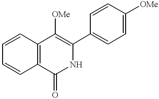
C1=CC2=C(C=C1)C(=O)NC(C1=CC=C([OMe])C=C1)=C2[OMe]
